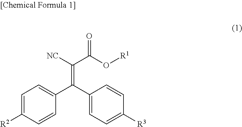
C(=C(C1=CC=C([R3])C=C1)C1=CC=C([R2])C=C1)([NC])C(O[R1])=O
